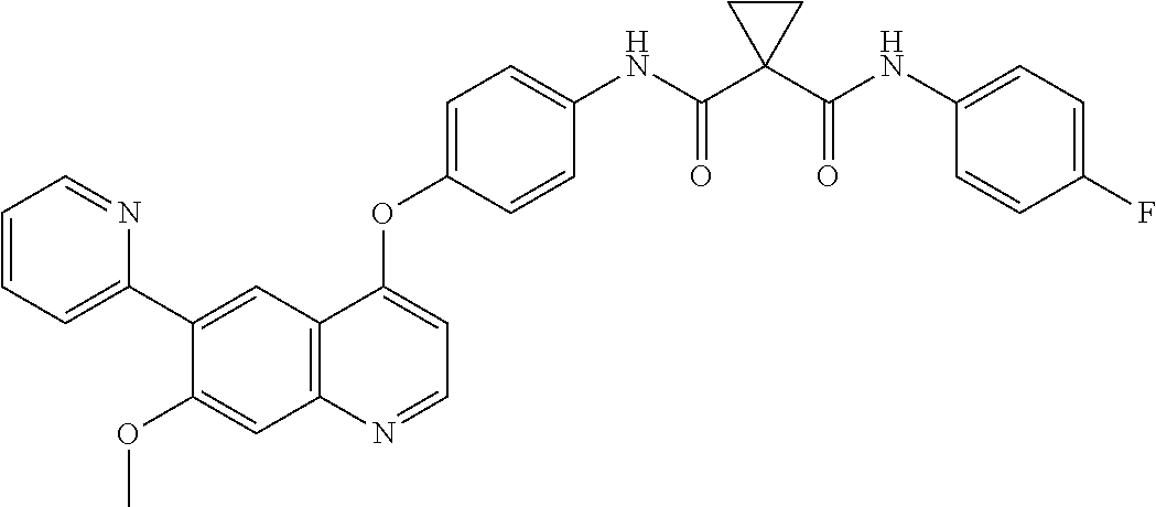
C12=C(N=CC=C1OC1=CC=C(NC(C3(C(NC4=CC=C(F)C=C4)=O)CC3)=O)C=C1)C=C(OC)C(C1=CC=CC=N1)=C2
